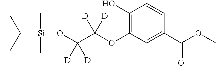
C1(O)=C(OC(C(O[Si](C)(C)C(C)(C)C)([D])[D])([D])[D])C=C(C(=O)OC)C=C1
